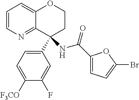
C1=CN=C2C(=C1)OCCC2(NC(C1=CC=C(Br)O1)=O)C1=CC=C([F3CO])C(F)=C1
